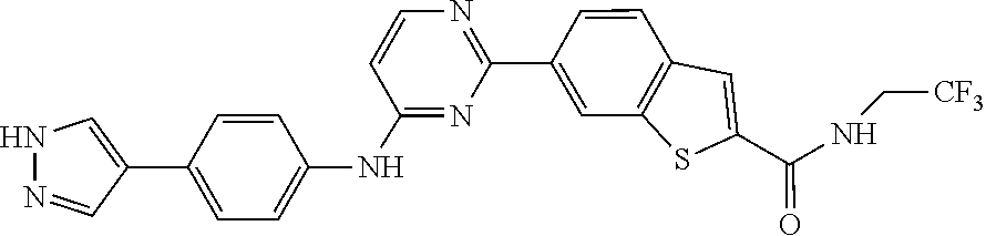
N(C(C1=CC2=C(S1)C=C(C1=NC=CC(NC3=CC=C(C4=CNN=C4)C=C3)=N1)C=C2)=O)C[CF3]
